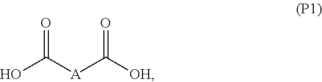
OC([A]C([OH])=O)=O
